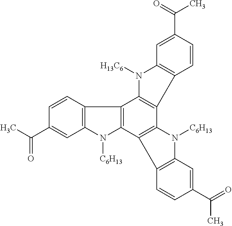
C1(C(=O)C)=CC2=C(C=C1)C1=C(N2[C6H13])C2=C(C3=C1N([H13C6])C1=C3C=CC(C(C)=O)=C1)N([C6H13])C1=C2C=CC(C(C)=O)=C1
